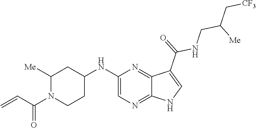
C1([Me])N(C(C=C)=O)CCC(NC2=CN=C3C(=N2)C(C(=O)NCC(C[CF3])[Me])=CN3)C1
